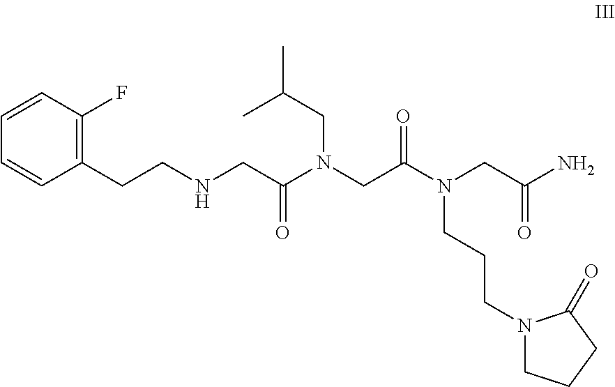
C1=CC=CC(CCNCC(N(CC(N(CC(N)=O)CCCN2CCCC2=O)=O)CC(C)C)=O)=C1F
